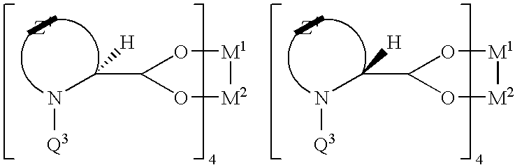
[M2]1[M1]OC(C(N[Q3])[H])O1.[M2]1[M1]OC(C(N[Q3])[H])O1
